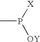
CP([X])[OY]
